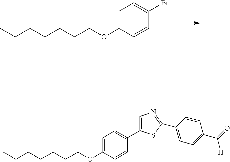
C1=C(OCCCCCCC)C=CC(Br)=C1.C1=C(OCCCCCCC)C=CC(C2=CN=C(C3=CC=C(C(=O)[H])C=C3)S2)=C1
